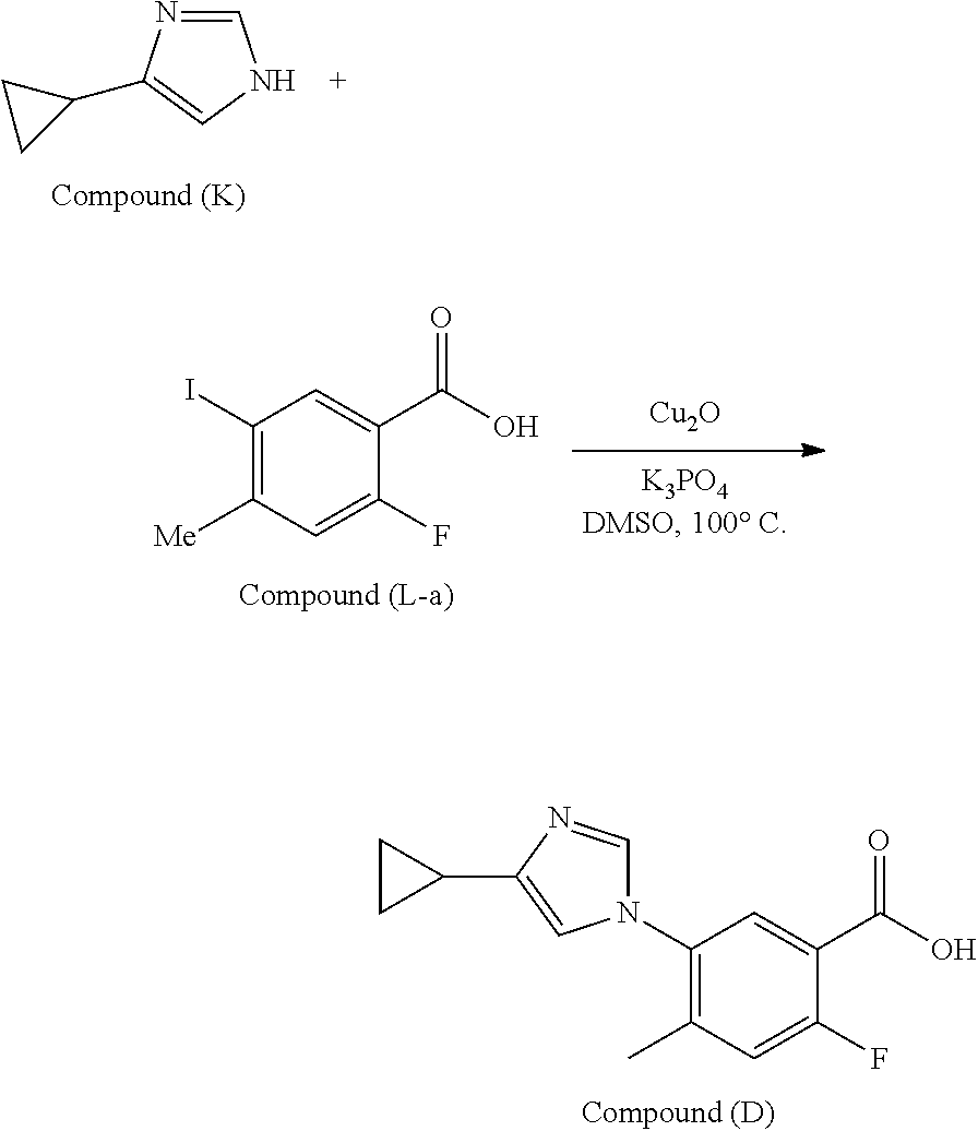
C1=NC(C2CC2)=CN1.C1(F)=CC([Me])=C(I)C=C1C(O)=O.[Cu2O].C1(F)=CC(C)=C(N2C=NC(C3CC3)=C2)C=C1C(O)=O
